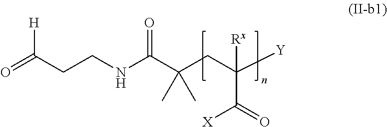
O=C(CCNC(C(CC([Y])(C(=O)[X])[Rx])(C)C)=O)[H]
